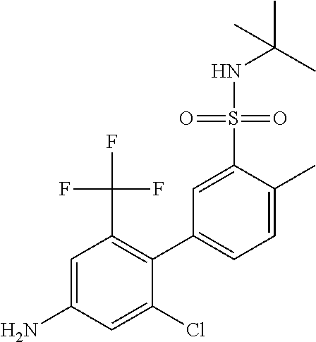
C1=C(S(=O)(=O)NC(C)(C)C)C(C)=CC=C1C1=C(C(F)(F)F)C=C(N)C=C1Cl
